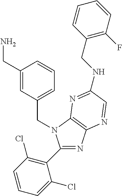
C1(CN)=CC(CN2C(C3=C(Cl)C=CC=C3Cl)=NC3=C2N=C(NCC2=C(F)C=CC=C2)C=N3)=CC=C1
